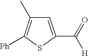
C1=C(C(=O)[H])SC([Ph])=C1C
